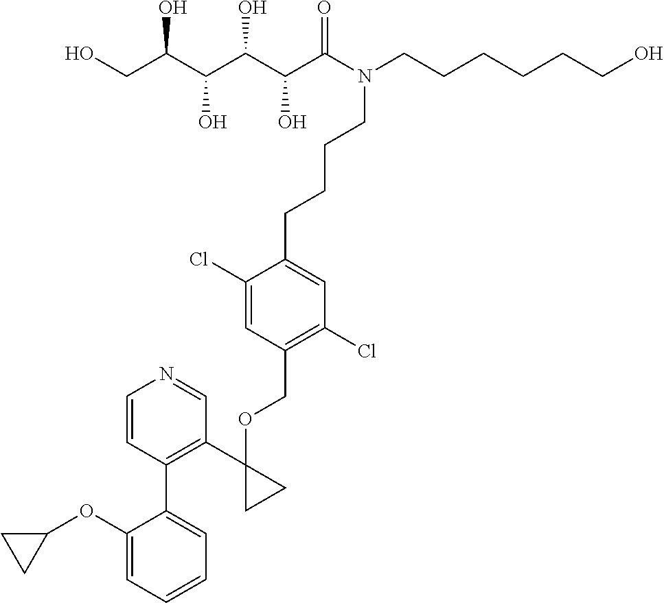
C(CCN(C(C(C(C(C(CO)O)O)O)O)=O)CCCCC1=CC(Cl)=C(COC2(C3=C(C4=CC=CC=C4OC4CC4)C=CN=C3)CC2)C=C1Cl)CCCO
